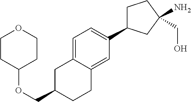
C1(OCC2CC3=CC=C(C4CCC(N)(CO)C4)C=C3CC2)CCOCC1
